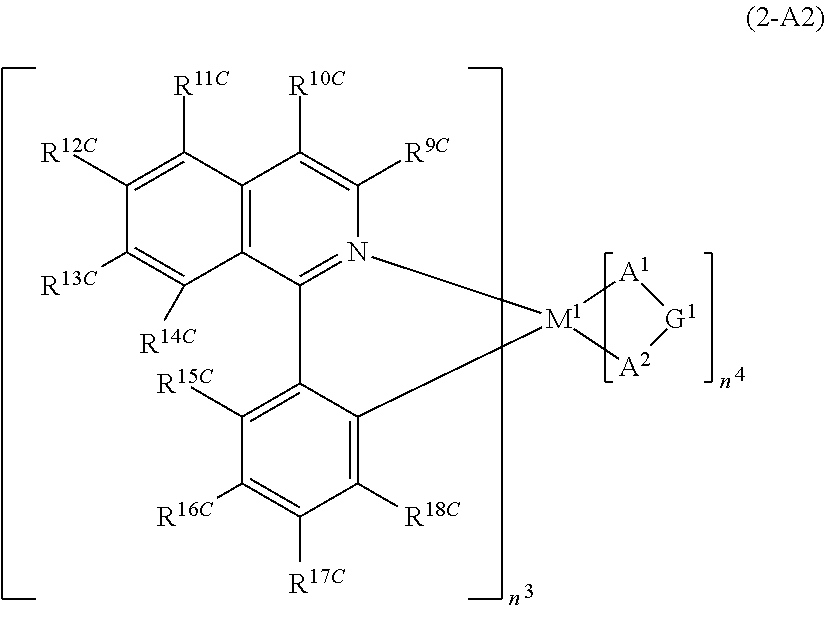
[A2]1[G1][A1][M1]12N1=C(C3=C(C([R10C])=C1[R9C])C([R11C])=C([R12C])C([R13C])=C3[R14C])C1=C([R15C])C([R16C])=C([R17C])C([R18C])=C21
